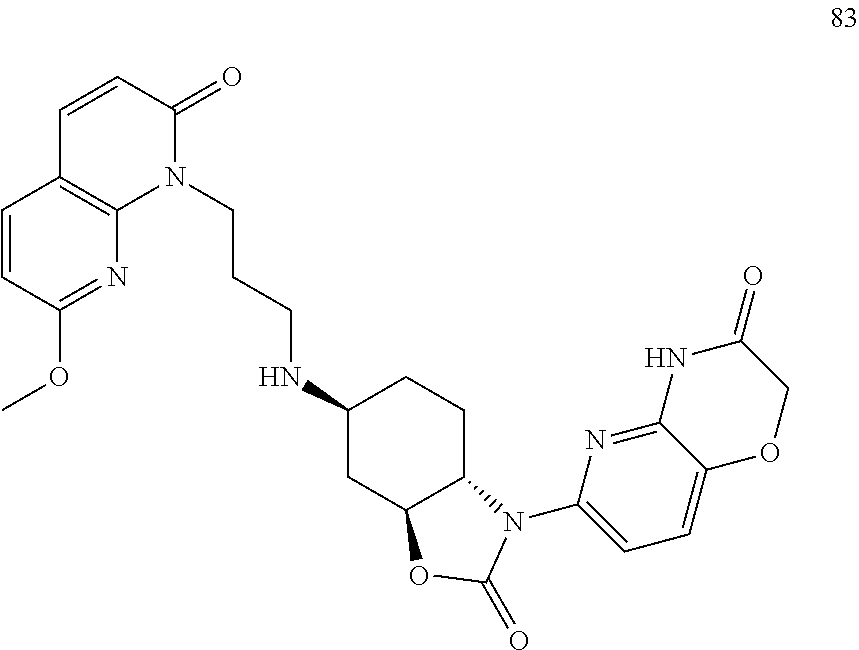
C(CCNC1CC2C(CC1)N(C1=CC=C3C(=N1)NC(=O)CO3)C(=O)O2)N1C(=O)C=CC2=C1N=C(OC)C=C2
